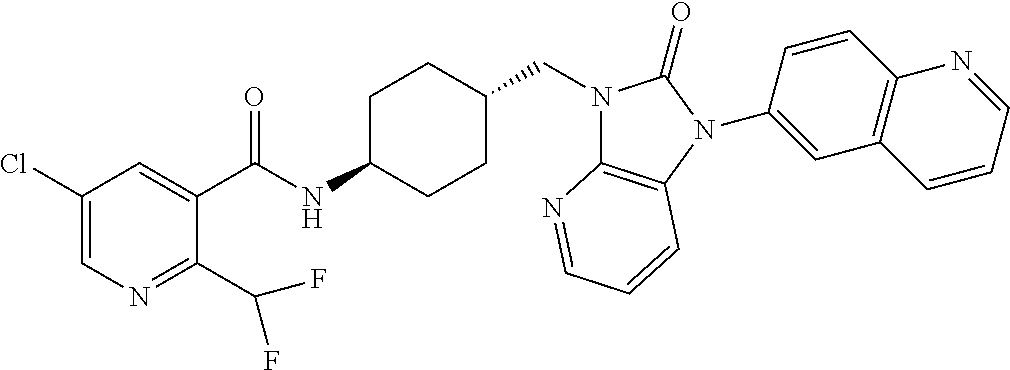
C1(Cl)=CN=C(C(F)F)C(C(NC2CCC(CN3C4=C(N(C5=CC6=C(C=C5)N=CC=C6)C3=O)C=CC=N4)CC2)=O)=C1
